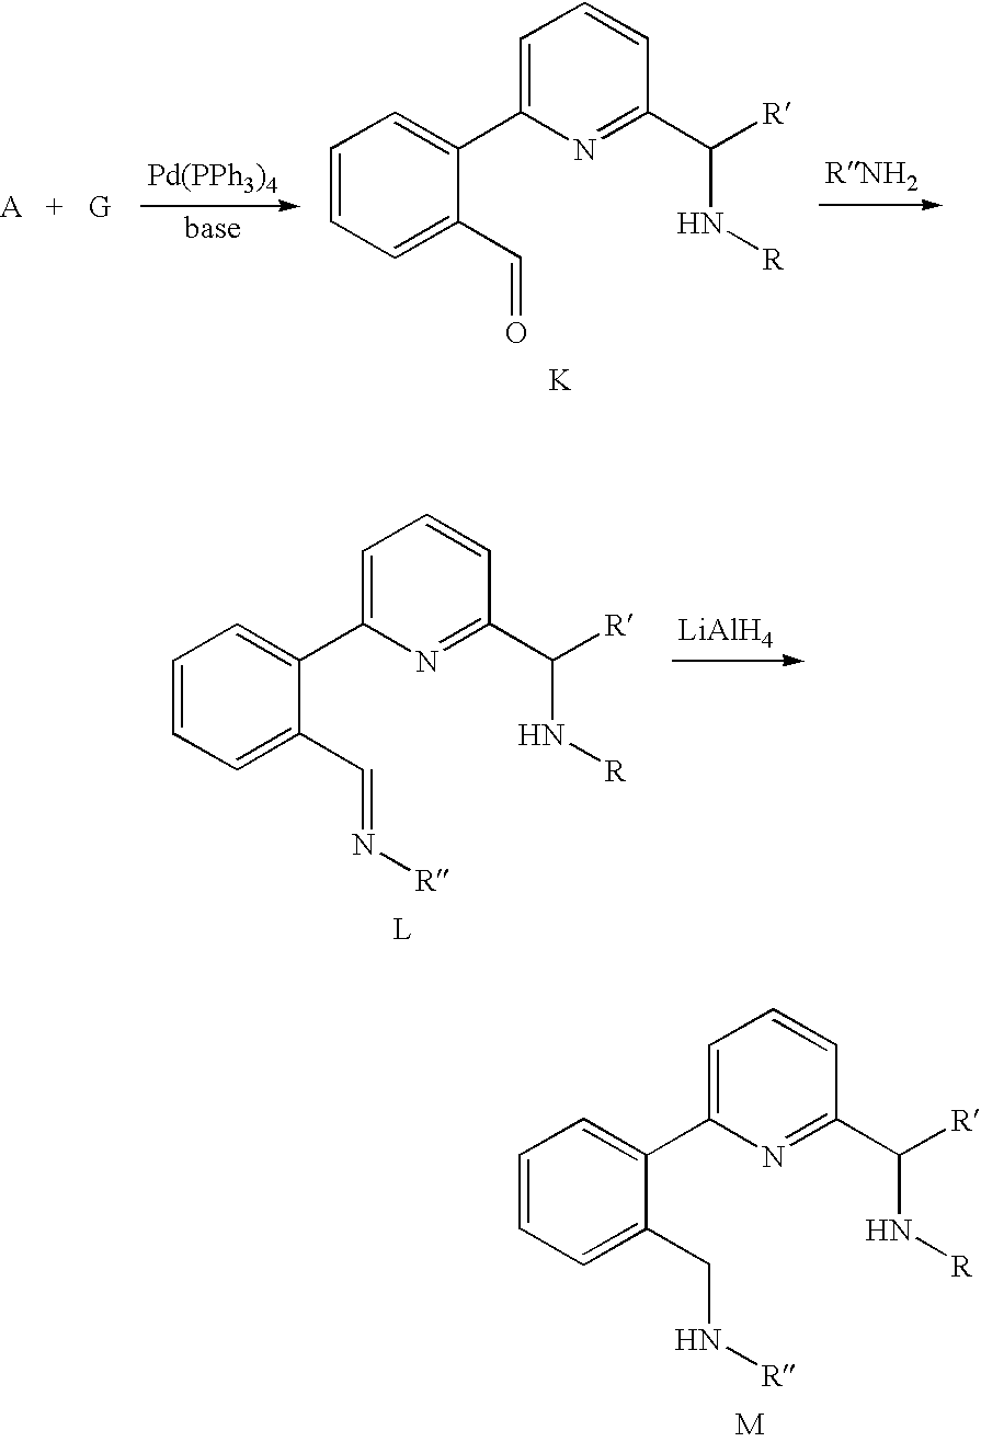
[Pd(PPh3)4].C1(C2=CC=CC=C2C=O)=CC=CC(C([R])N[R])=N1.[K].C1(C2=CC=CC=C2CN[R])=CC=CC(C([R])N[R])=N1.[M].C1(C2=CC=CC=C2C=N[R])=CC=CC(C([R])N[R])=N1.[L].[LiAlH4]
